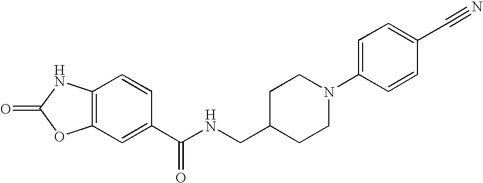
C12=C(C=C(C(NCC3CCN(C4=CC=C(C#N)C=C4)CC3)=O)C=C1)OC(=O)N2
